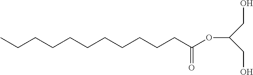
CCCCCCCCCCCC(OC(CO)CO)=O
